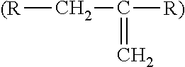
[(R]CC([R)])=C
